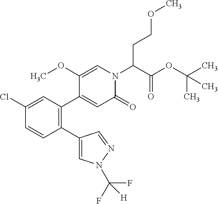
C1(Cl)=CC(C2=CC(=O)N(C(C(OC(C)(C)C)=O)CCOC)C=C2OC)=C(C2=CN(C(F)(F)[H])N=C2)C=C1
